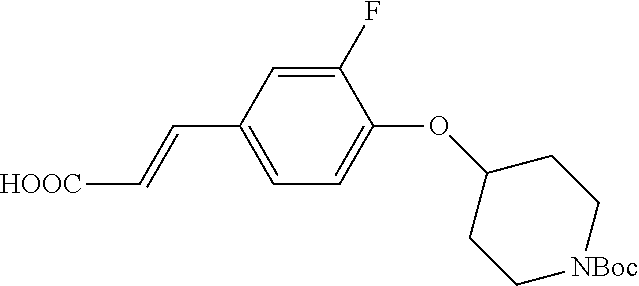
C(C1=CC=C(OC2CC[NBoc]CC2)C(F)=C1)=C[HOOC]
